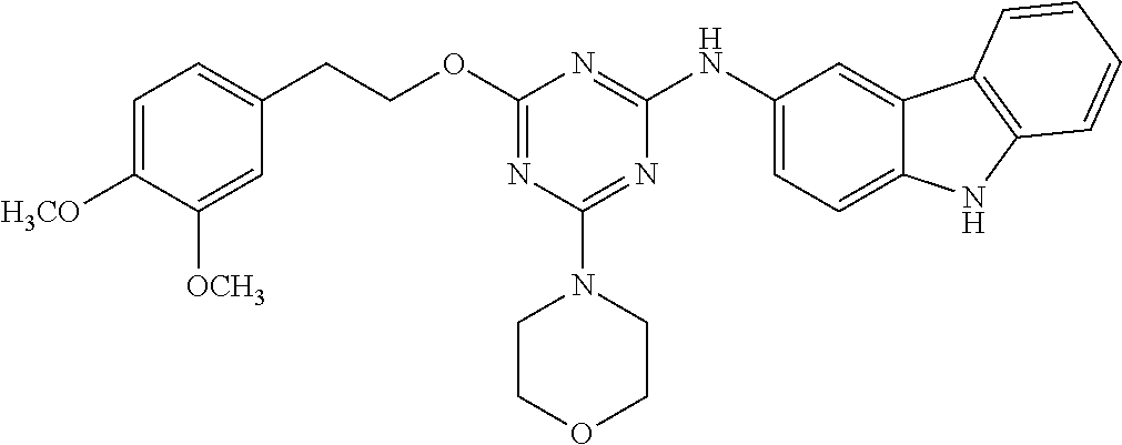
O(C1=NC(N2CCOCC2)=NC(NC2=CC=C3C(=C2)C2=C(N3)C=CC=C2)=N1)CCC1=CC=C([H3CO])C([OCH3])=C1
